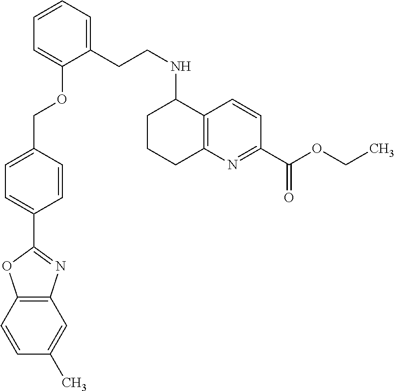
C1=CC2=C(C=C1C)N=C(C1=CC=C(COC3=CC=CC=C3CCNC3CCCC4=C3C=CC(C(OCC)=O)=N4)C=C1)O2
